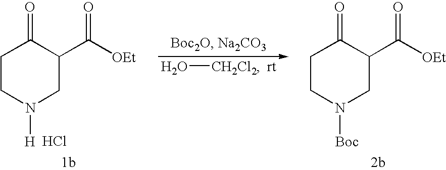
C1CN([Boc])CC(C([OEt])=O)C1=O.C1CN([H])CC(C([OEt])=O)C1=O.Cl.O[CH2Cl2]
